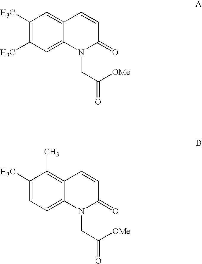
C1(C)=C(C)C=C2C(=C1)C=CC(=O)N2CC([OMe])=O.C1(C)=CC=C2C(=C1C)C=CC(=O)N2CC([OMe])=O
